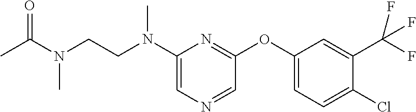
C1(N(CCN(C(C)=O)C)C)=CN=CC(OC2=CC=C(Cl)C(C(F)(F)F)=C2)=N1
